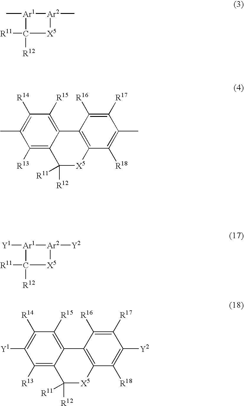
C[Ar1]1[Ar2](C)[X5]C1([R11])[R12].C1([R13])=C2C(=C([R15])C([R14])=C1C)C1=C(C([R18])=C(C)C([R17])=C1[R16])[X5]C2([R12])[R11].[Y1][Ar1]1[Ar2]([Y2])[X5]C1([R11])[R12].C1([R13])=C2C(=C([R15])C([R14])=C1[Y1])C1=C(C([R18])=C([Y2])C([R17])=C1[R16])[X5]C2([R12])[R11]
